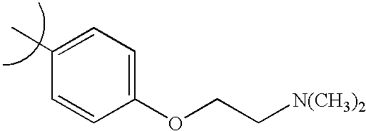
[N(CH3)2]CCOC1=CC=C(C)C=C1
